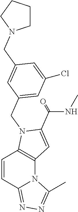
C1=CC2=NN=C(C)N2C2=C1N(CC1=CC(Cl)=CC(CN3CCCC3)=C1)C(C(NC)=O)=C2
